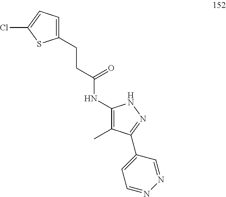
C1(CCC(NC2=C(C)C(C3=CC=NN=C3)=NN2)=O)=CC=C(Cl)S1
